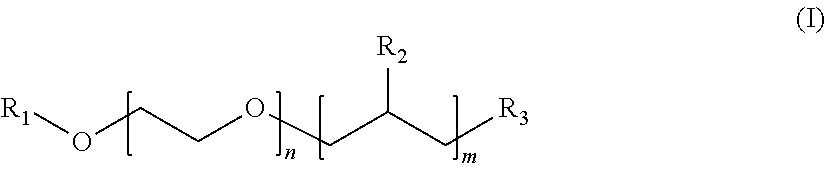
[R1]OCCOCC(C[R3])[R2]
